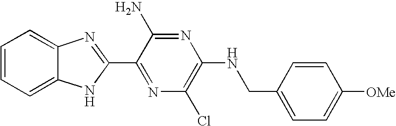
C1=CC=C2C(=C1)N=C(C1=NC(Cl)=C(NCC3=CC=C([OMe])C=C3)N=C1N)N2
